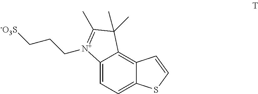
C12=CC=C3C(=C1C(C)(C)C(C)=[N+]2CCC[-O3S])C=CS3
